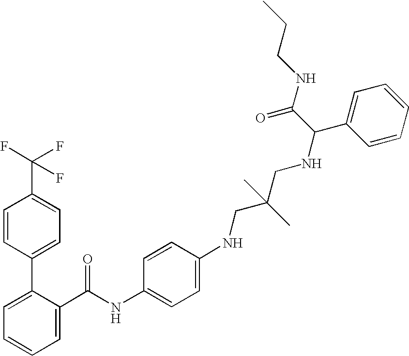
C1=C(C(NC2=CC=C(NCC(CNC(C3=CC=CC=C3)C(NCCC)=O)(C)C)C=C2)=O)C(C2=CC=C(C(F)(F)F)C=C2)=CC=C1
